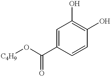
C1=CC(O)=C(O)C=C1C(O[C4H9])=O
